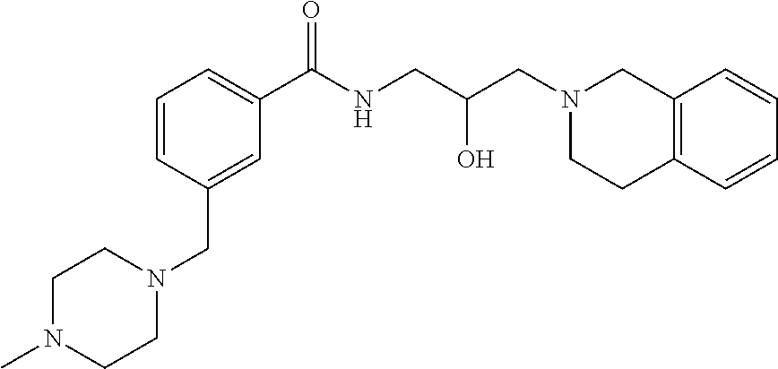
C1=CC(CN2CCN(C)CC2)=CC(C(NCC(CN2CCC3=C(C2)C=CC=C3)O)=O)=C1
